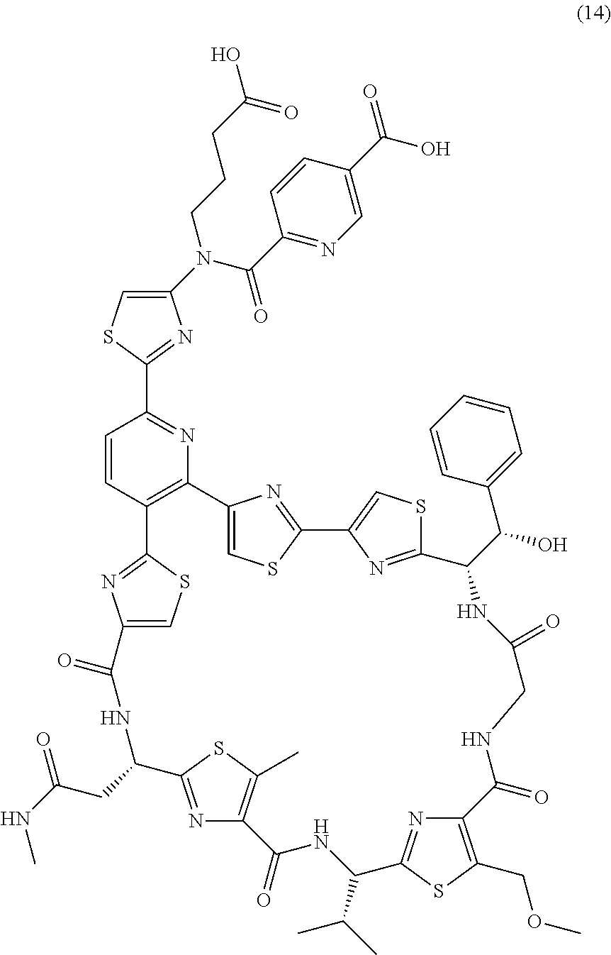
C1(C(N(CCCC(O)=O)C2=CSC(C3=NC4=C(C=C3)C3=NC(=CS3)C(=O)NC(CC(=O)NC)C3=NC(=C(C)S3)C(=O)NC(C(C)C)C3=NC(=C(COC)S3)C(=O)NCC(=O)NC(C(O)C3=CC=CC=C3)C3=NC(=CS3)C3=NC4=CS3)=N2)=O)=NC=C(C(O)=O)C=C1
